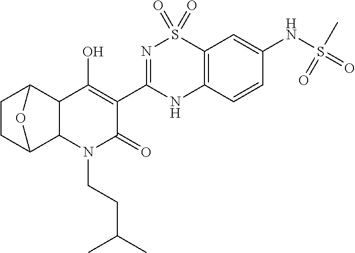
C12C3CCC(C1C(O)=C(C1=NS(=O)(=O)C4=C(N1)C=CC(NS(=O)(C)=O)=C4)C(=O)N2CCC(C)C)O3
